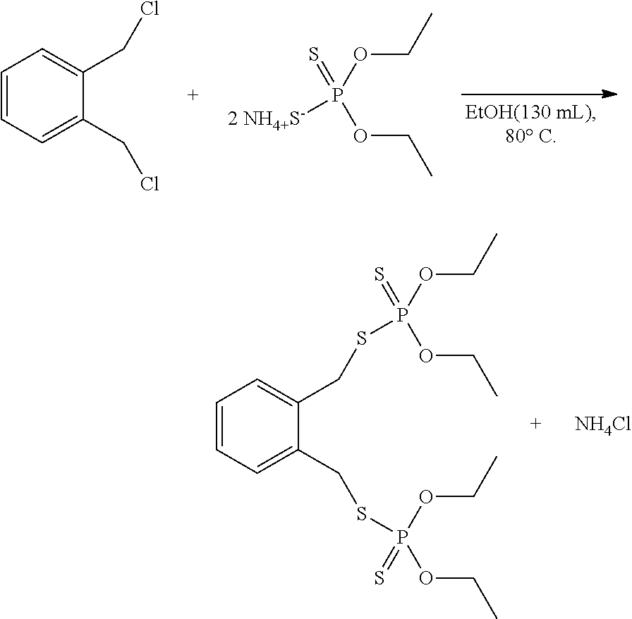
C1=CC=C(CCl)C(CCl)=C1.[2 NH4+S-]P(=S)(OCC)OCC.C1=CC=C(CSP(=S)(OCC)OCC)C(CSP(=S)(OCC)OCC)=C1.[NH4Cl]
